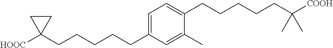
C1=C(CCCCCC2([HOOC])CC2)C=C(C)C(CCCCCC([COOH])(C)C)=C1
